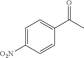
C1=C([O2N])C=CC(C(C)=O)=C1
